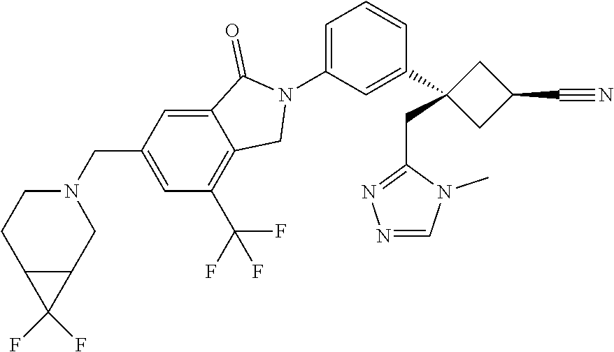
N1(C2=CC=CC(C3(CC4=NN=CN4C)CC(C#N)C3)=C2)C(=O)C2=CC(CN3CCC4C(C3)C4(F)F)=CC(C(F)(F)F)=C2C1
